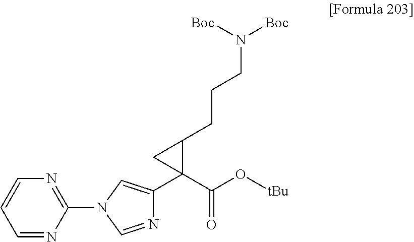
C1(N2C=NC(C3(C(O[tBu])=O)C(CCCN([Boc])[Boc])C3)=C2)=NC=CC=N1
